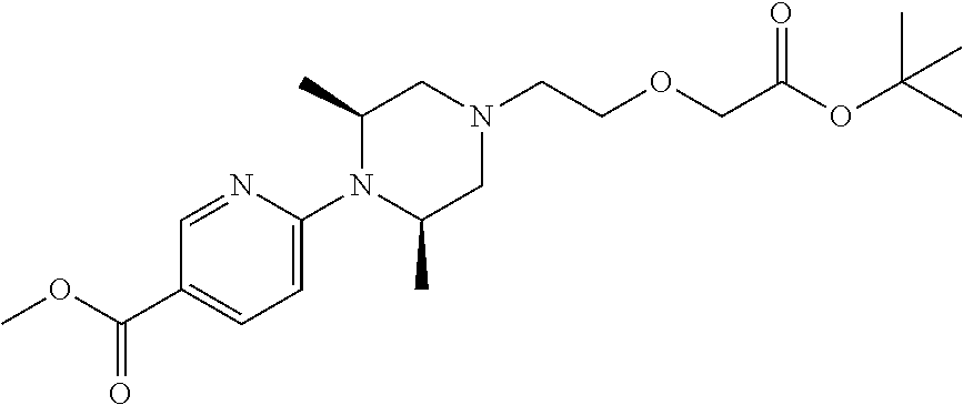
C1N(CCOCC(OC(C)(C)C)=O)CC(C)N(C2=CC=C(C(OC)=O)C=N2)C1C
